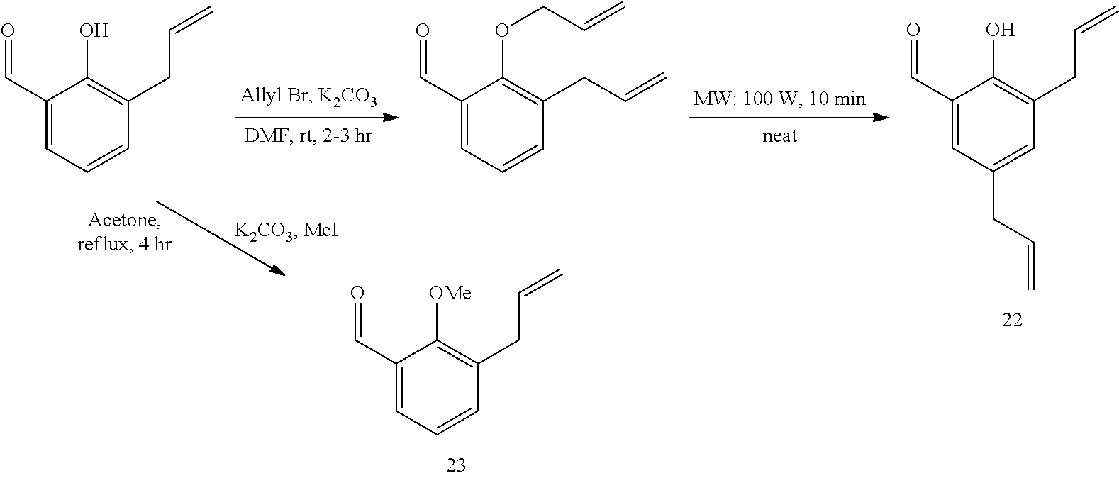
C1(C=O)=CC=CC(CC=C)=C1O.C1(C=O)=CC=CC(CC=C)=C1OCC=C.C1(C=O)=CC(CC=C)=CC(CC=C)=C1O.C1(C=O)=CC=CC(CC=C)=C1[OMe]
